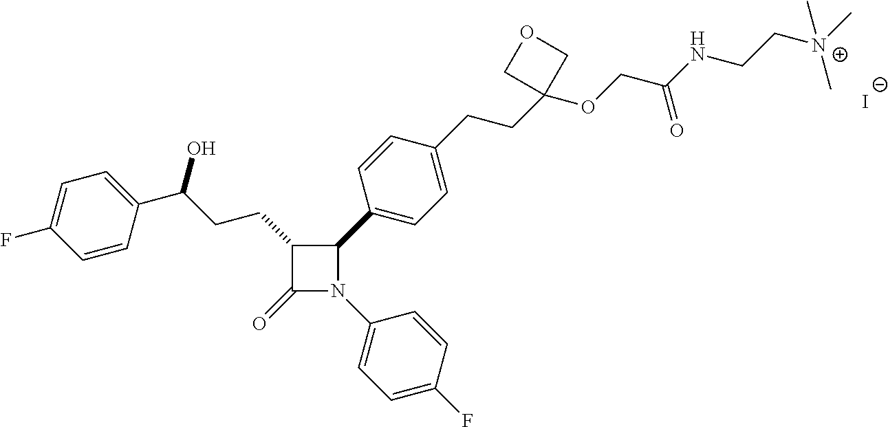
C1(=O)N(C2=CC=C(F)C=C2)C(C2=CC=C(CCC3(OCC(NCC[N+](C)(C)C)=O)COC3)C=C2)C1CCC(O)C1=CC=C(F)C=C1.[I-]
